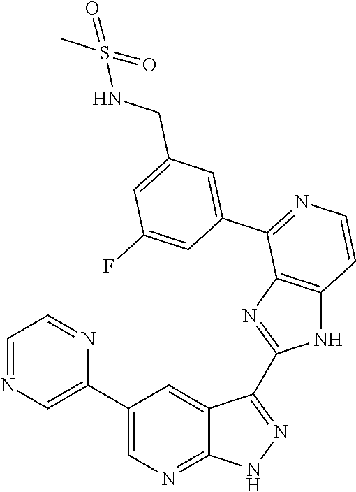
C1=NC=C(C2=CN=C3C(=C2)C(C2=NC4=C(N2)C=CN=C4C2=CC(CNS(C)(=O)=O)=CC(F)=C2)=N[N H]3)N=C1
